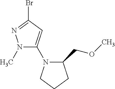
N1(C)C(N2C(COC)CCC2)=CC(Br)=N1
